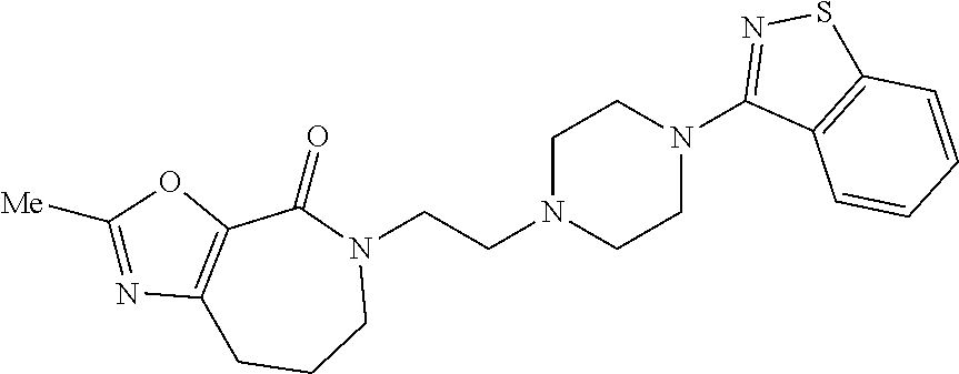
N1(CCN2CCN(C3=NSC4=C3C=CC=C4)CC2)C(=O)C2=C(CCC1)N=C([Me])O2
